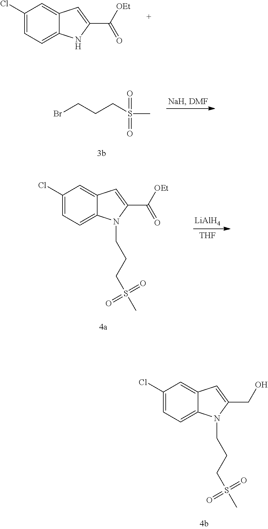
C1(Cl)=CC=C2C(=C1)C=C(C([OEt])=O)N2.BrCCCS(C)(=O)=O.C1(Cl)=CC=C2C(=C1)C=C(C([OEt])=O)N2CCCS(C)(=O)=O.[LiAlH4].[THF].C1(Cl)=CC=C2C(=C1)C=C(CO)N2CCCS(C)(=O)=O
